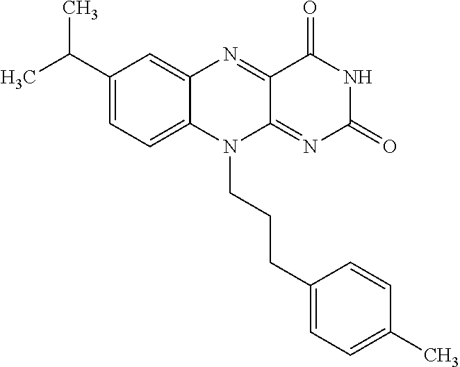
C1(C(C)C)=CC=C2C(=C1)N=C1C(=NC(=O)NC1=O)N2CCCC1=CC=C(C)C=C1
